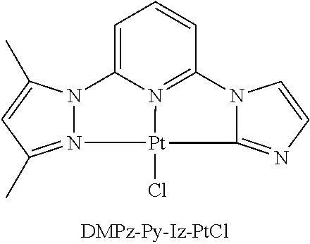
C1=C2N3=C(C=C1)N1C(=NC=C1)[Pt]3(Cl)N1=C(C)C=C(C)N21
